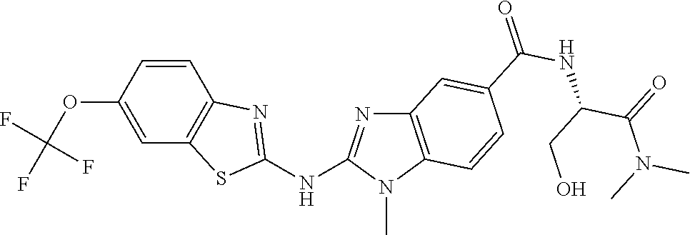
O(C1=CC2=C(C=C1)N=C(NC1=NC3=C(N1C)C=CC(C(NC(C(N(C)C)=O)CO)=O)=C3)S2)C(F)(F)F
